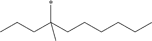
*C(CCCCCC)(CCC)C
